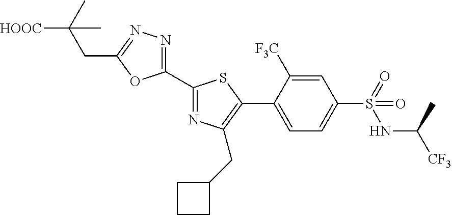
C1(C2=NC(CC3CCC3)=C(C3=CC=C(S(NC([CF3])C)(=O)=O)C=C3[F3C])S2)=NN=C(CC(C)([HOOC])C)O1
